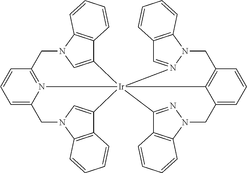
C1=C2N3=C(C=C1)CN1C=C(C4=C1C=CC=C4)[Ir]314(C3=C(C=CC=C3CN3N=C1C1=C3C=CC=C1)CN1N4=CC3=C1C=CC=C3)C1=CN(C2)C2=C1C=CC=C2
